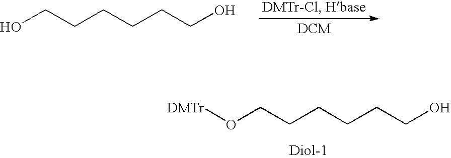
OCCCCCCO.O(CCCCCCO)[DMTr]
